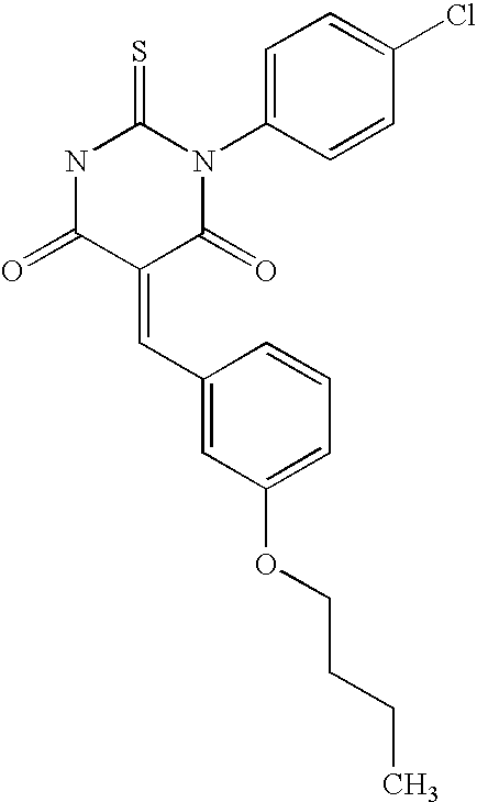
N1C(=O)C(=CC2=CC(OCCCC)=CC=C2)C(=O)N(C2=CC=C(Cl)C=C2)C1=S
